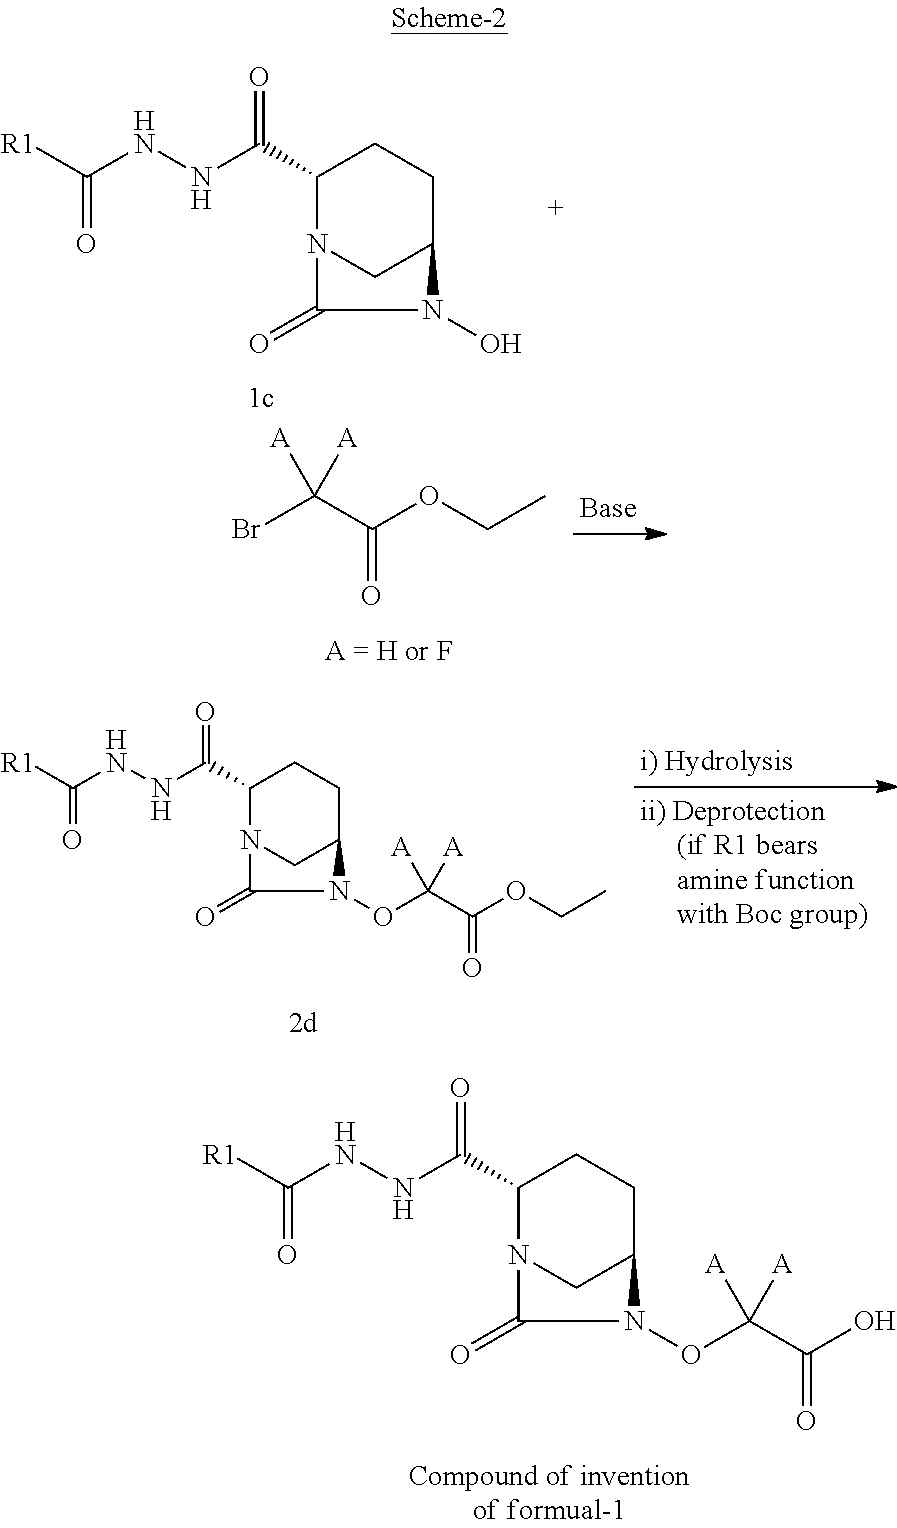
C1(C(=O)NNC(=O)[R1])N2CC(CC1)N(O)C2=O.C1(C(=O)NNC(=O)[R1])N2CC(CC1)N(OC(C(=O)OCC)([A])[A])C2=O.C1(C(=O)NNC(=O)[R1])N2CC(CC1)N(OC(C(=O)O)([A])[A])C2=O.BrC(C(=O)OCC)([A])[A]
